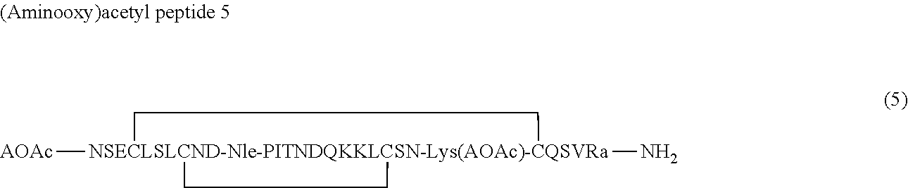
[NSECLSLCND-Nle-PITNDQKKLCSN-Lys(AOAc)-CQSVRa]12(N)([AOAc])(CC1)CC2
